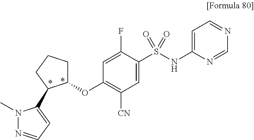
C1(OC2=C([CN])C=C(S(=O)(=O)NC3=CC=NC=N3)C(F)=C2)CCCC1C1=CC=NN1C
